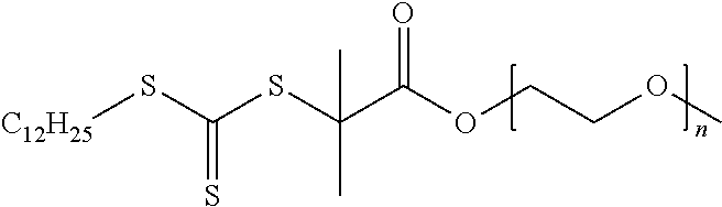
[C12H25]SC(SC(C(OCCOC)=O)(C)C)=S
